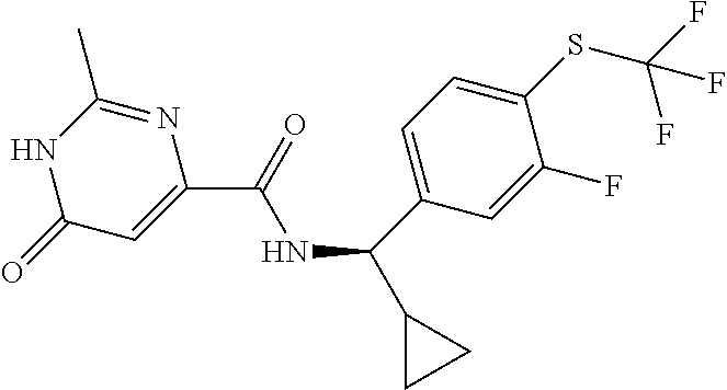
C1(C)=NC(C(=O)NC(C2=CC=C(SC(F)(F)F)C(F)=C2)C2CC2)=CC(=O)N1
